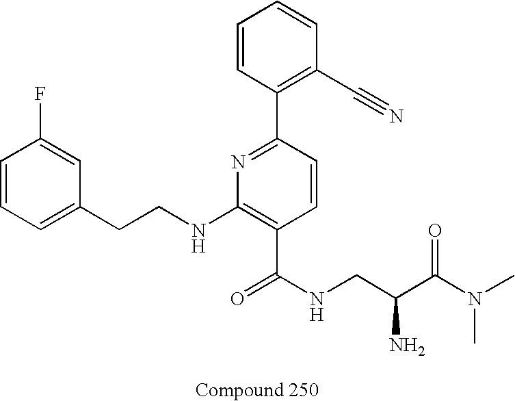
C1=CC=C(CCNC2=C(C(NCC(N)C(N(C)C)=O)=O)C=CC(C3=C(C#N)C=CC=C3)=N2)C=C1F
